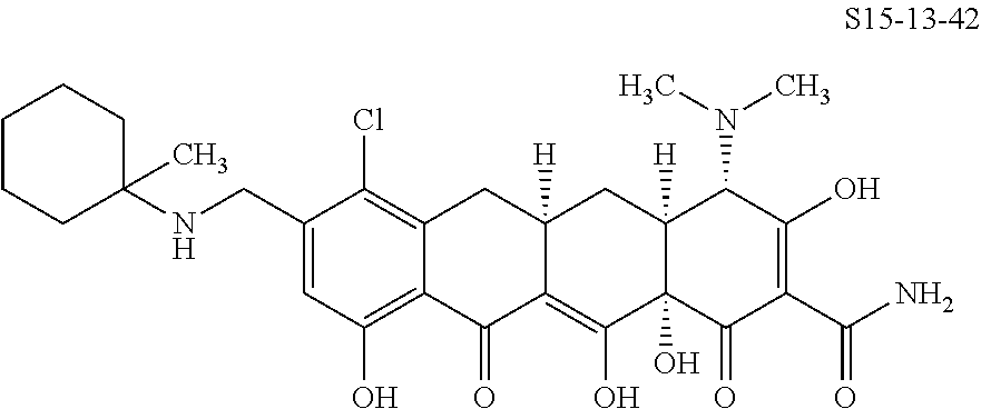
C12=C(Cl)C(CNC3(C)CCCCC3)=CC(O)=C1C(=O)C1=C(O)C3(O)C([H])(CC1([H])C2)C(N(C)C)C(O)=C(C(N)=O)C3=O
